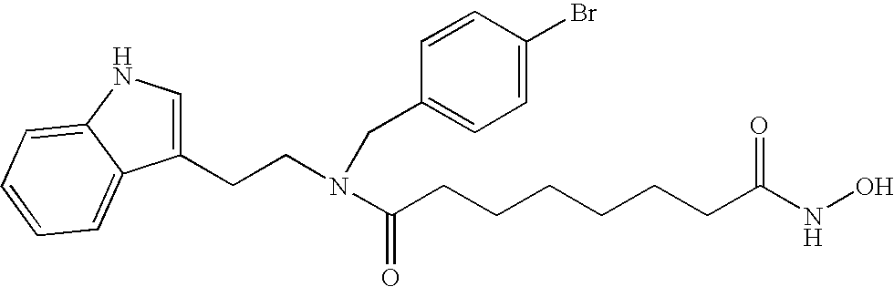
C1=C(CCN(CC2=CC=C(Br)C=C2)C(=O)CCCCCCC(NO)=O)C2=CC=CC=C2N1
